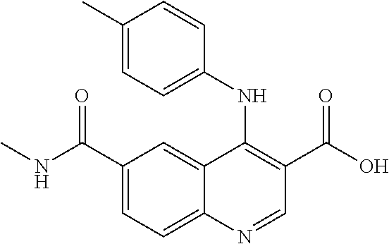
C1(C(NC)=O)=CC=C2C(=C1)C(NC1=CC=C(C)C=C1)=C(C(=O)O)C=N2
